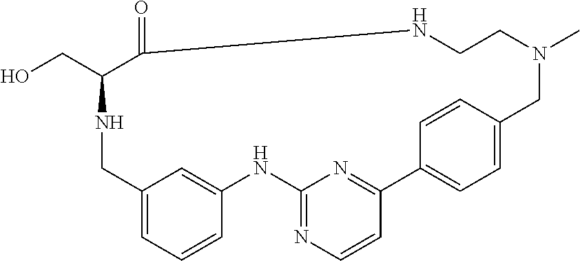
C12=CC=CC(=C1)NC1=NC=CC(=N1)C1=CC=C(C=C1)CN(C)CCNC(=O)C(CO)NC2
